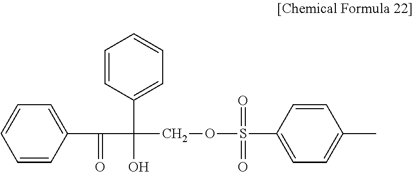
C1=CC=CC(C(=O)C(COS(C2=CC=C(C)C=C2)(=O)=O)(C2=CC=CC=C2)O)=C1
